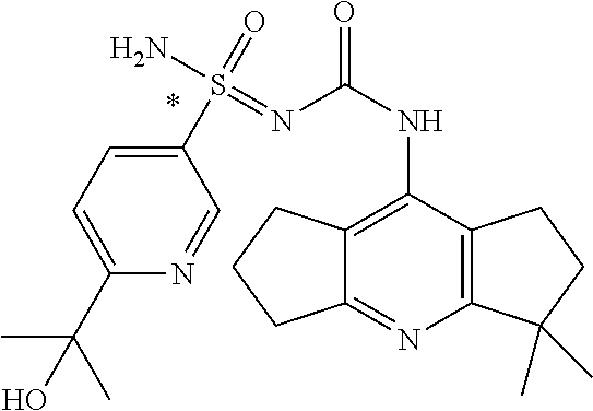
C12=C(C(NC(N=S(N)(=O)C3=CC=C(C(C)(O)C)N=C3)=O)=C3C(=N1)CCC3)CCC2(C)C
